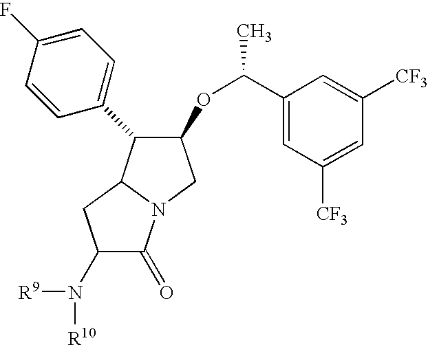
C1(OC(C)C2=CC([CF3])=CC([CF3])=C2)C(C2=CC=C(F)C=C2)C2N(C1)C(=O)C(N([R9])[R10])C2
